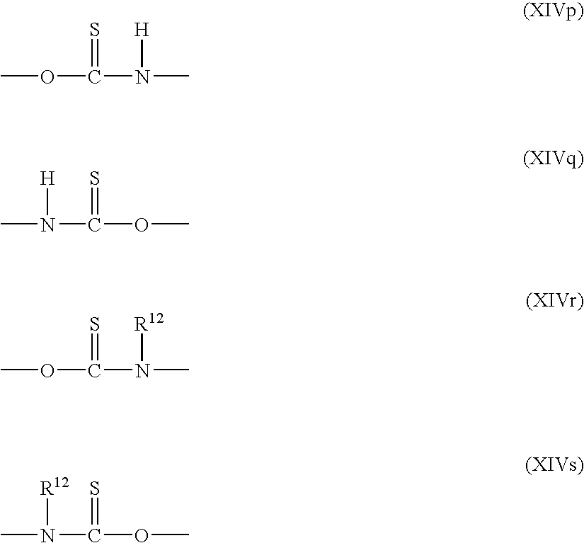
COC(N(C)[H])=S.CN(C(OC)=S)[H].COC(N(C)[R12])=S.CN(C(OC)=S)[R12]
